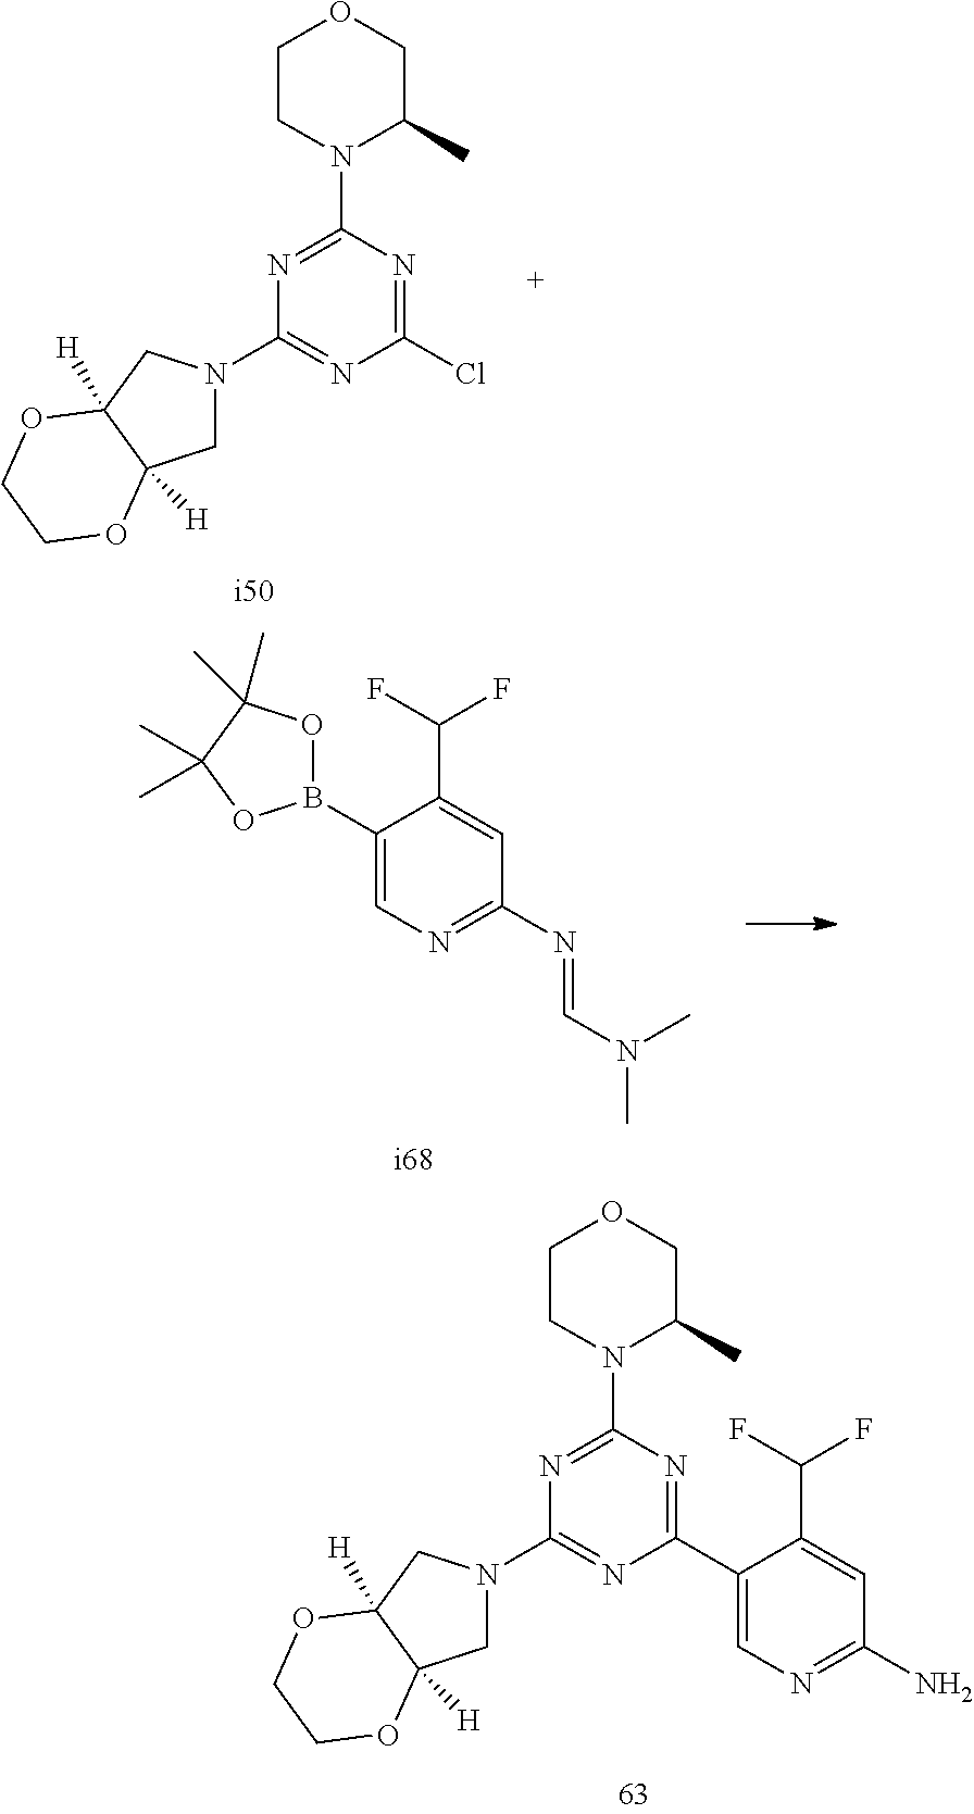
C1(B2OC(C)(C)C(C)(C)O2)=CN=C(N=CN(C)C)C=C1C(F)F.C1(C2=CN=C(N)C=C2C(F)F)=NC(N2C(C)COCC2)=NC(N2CC3([H])C([H])(C2)OCCO3)=N1.C1(Cl)=NC(N2C(C)COCC2)=NC(N2CC3([H])C([H])(C2)OCCO3)=N1
